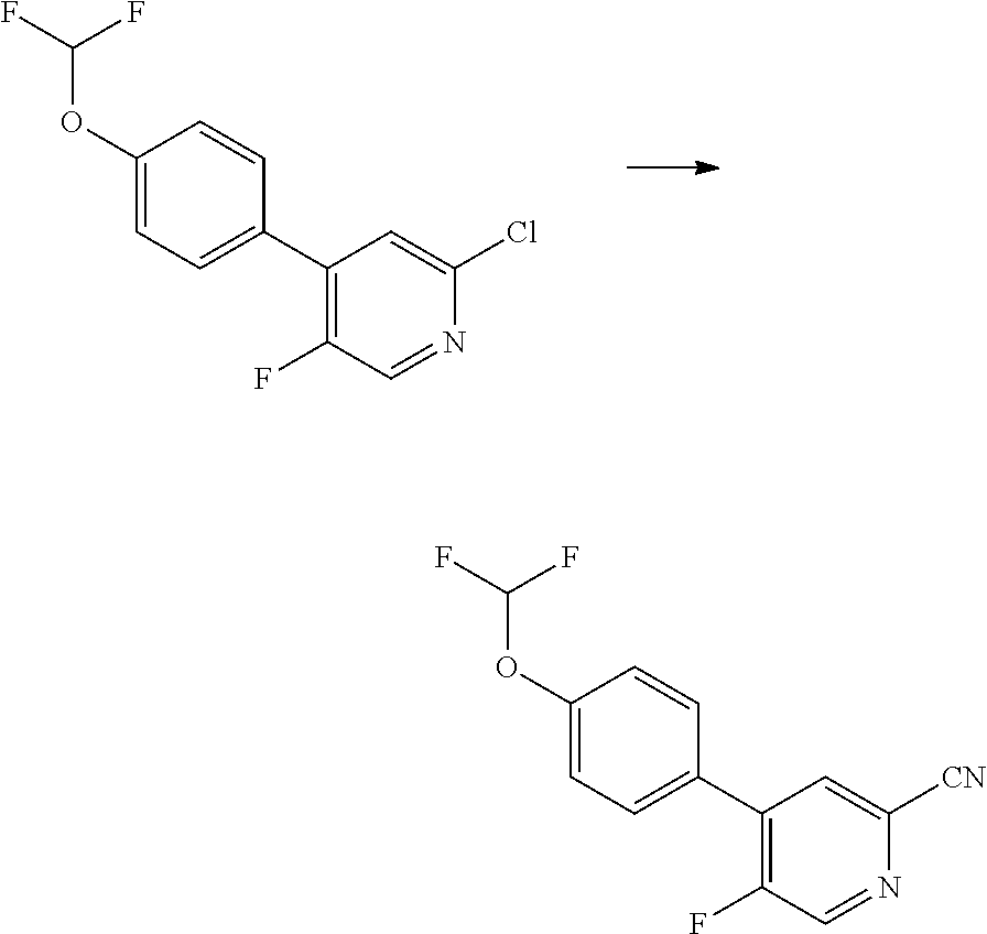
C1(OC(F)F)=CC=C(C2=C(F)C=NC(Cl)=C2)C=C1.C1(OC(F)F)=CC=C(C2=C(F)C=NC([CN])=C2)C=C1
